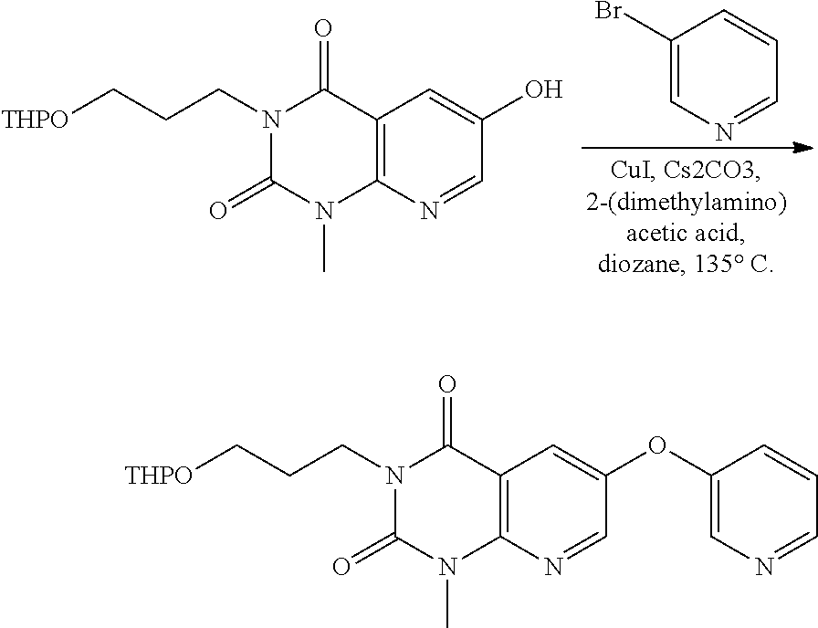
C12=C(N=CC(O)=C1)N(C)C(=O)N(CCC[THPO])C2=O.C1(Br)=CN=CC=C1.C12=C(N=CC(OC3=CN=CC=C3)=C1)N(C)C(=O)N(CCC[THPO])C2=O
